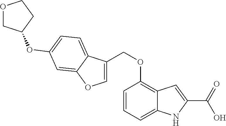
C(OC1=C2C(=CC=C1)NC(C(=O)O)=C2)C1=COC2=CC(OC3COCC3)=CC=C12
